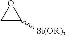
C1C([Si(OR)3])O1
